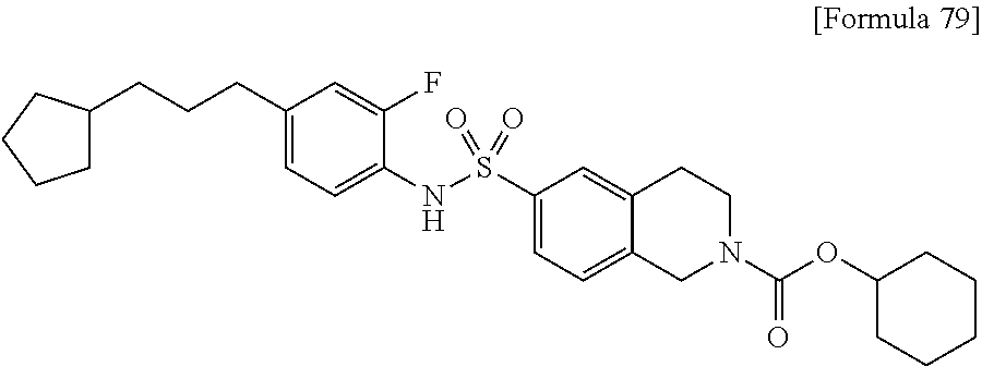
C1(CCCC2CCCC2)=CC=C(NS(C2=CC=C3C(=C2)CCN(C(OC2CCCCC2)=O)C3)(=O)=O)C(F)=C1
